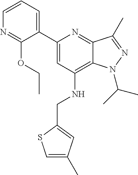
N1=C(OCC)C(C2=CC(NCC3=CC(C)=CS3)=C3C(=N2)C(C)=NN3C(C)C)=CC=C1
